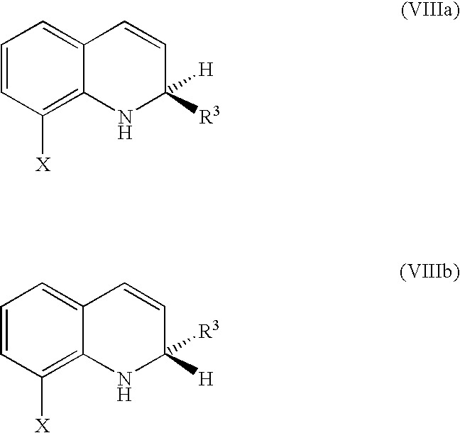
C1=CC([X])=C2C(=C1)C=CC([H])([R3])N2.C1=CC([X])=C2C(=C1)C=CC([R3])([H])N2
